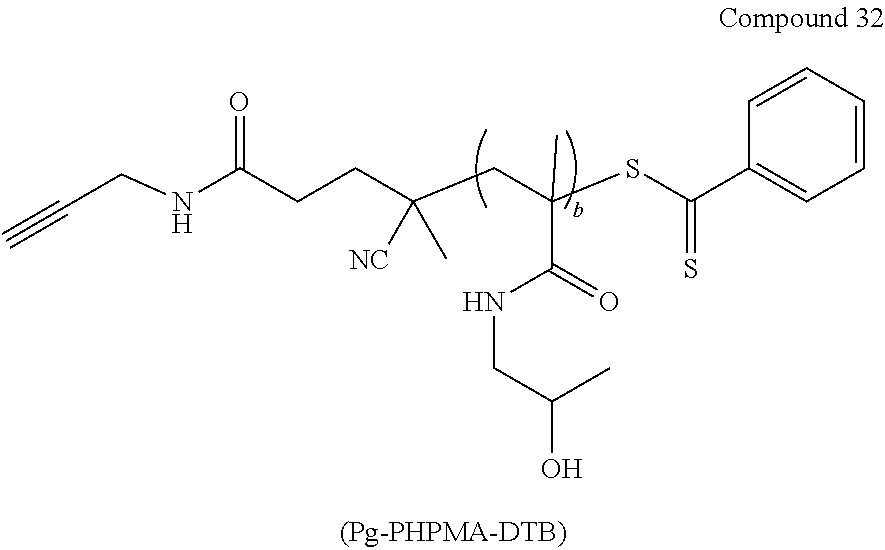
N(C(CCC(CC(SC(C1=CC=CC=C1)=S)(C)C(=O)NCC(C)O)(C)[NC])=O)CC#C
